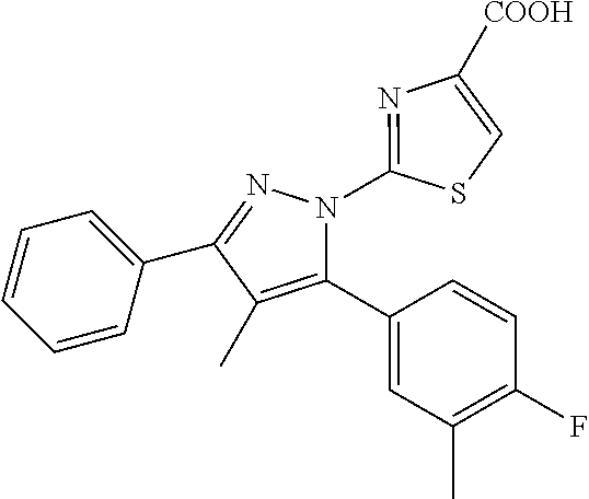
C1=CC=C(C2=NN(C3=NC([COOH])=CS3)C(C3=CC(C)=C(F)C=C3)=C2C)C=C1
